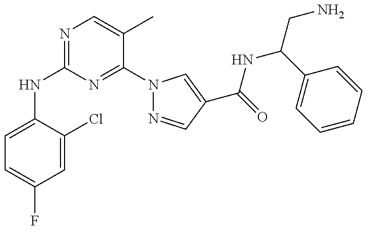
C1(NC2=NC=C(C)C(N3N=CC(C(NC(C4=CC=CC=C4)CN)=O)=C3)=N2)=CC=C(F)C=C1Cl
